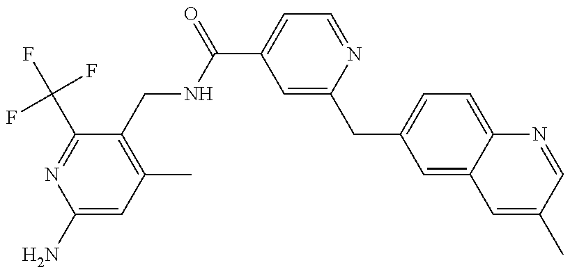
C1(N)=CC(C)=C(CNC(C2=CC=NC(CC3=CC=C4C(=C3)C=C(C)C=N4)=C2)=O)C(C(F)(F)F)=N1
